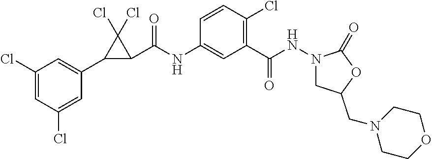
C1=C(Cl)C=C(Cl)C=C1C1C(C(NC2=CC(C(NN3CC(CN4CCOCC4)OC3=O)=O)=C(Cl)C=C2)=O)C1(Cl)Cl
